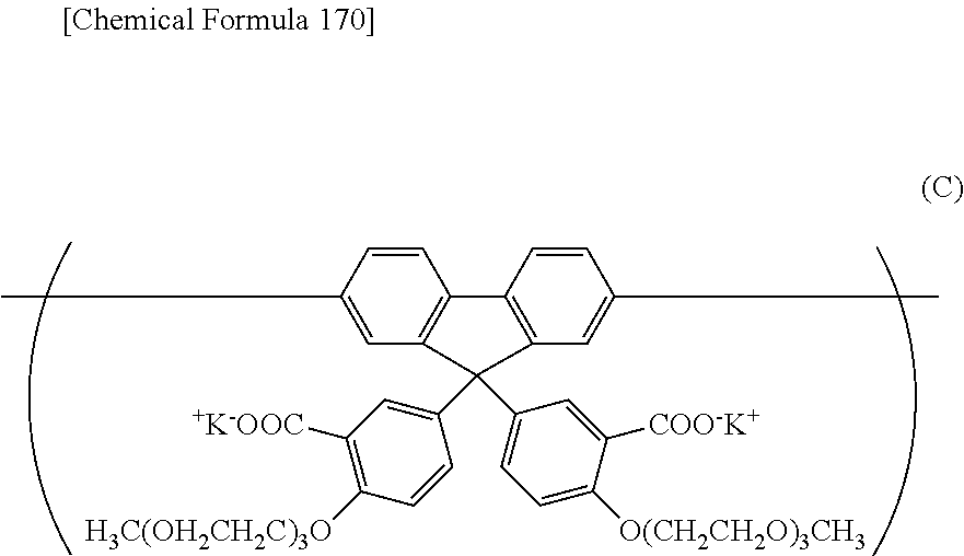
C1=CC(C)=CC2=C1C1=C(C=C(C)C=C1)C2(C1=CC([+K-OOC])=C([H3C(OH2CH2C)3O])C=C1)C1=CC=C([O(CH2CH2O)3CH3])C([COO-K+])=C1
